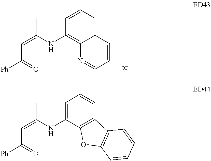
C12=C(NC(=CC([Ph])=O)C)C=CC=C1C=CC=N2.N(C(=CC([Ph])=O)C)C1=CC=CC2=C1OC1=C2C=CC=C1
